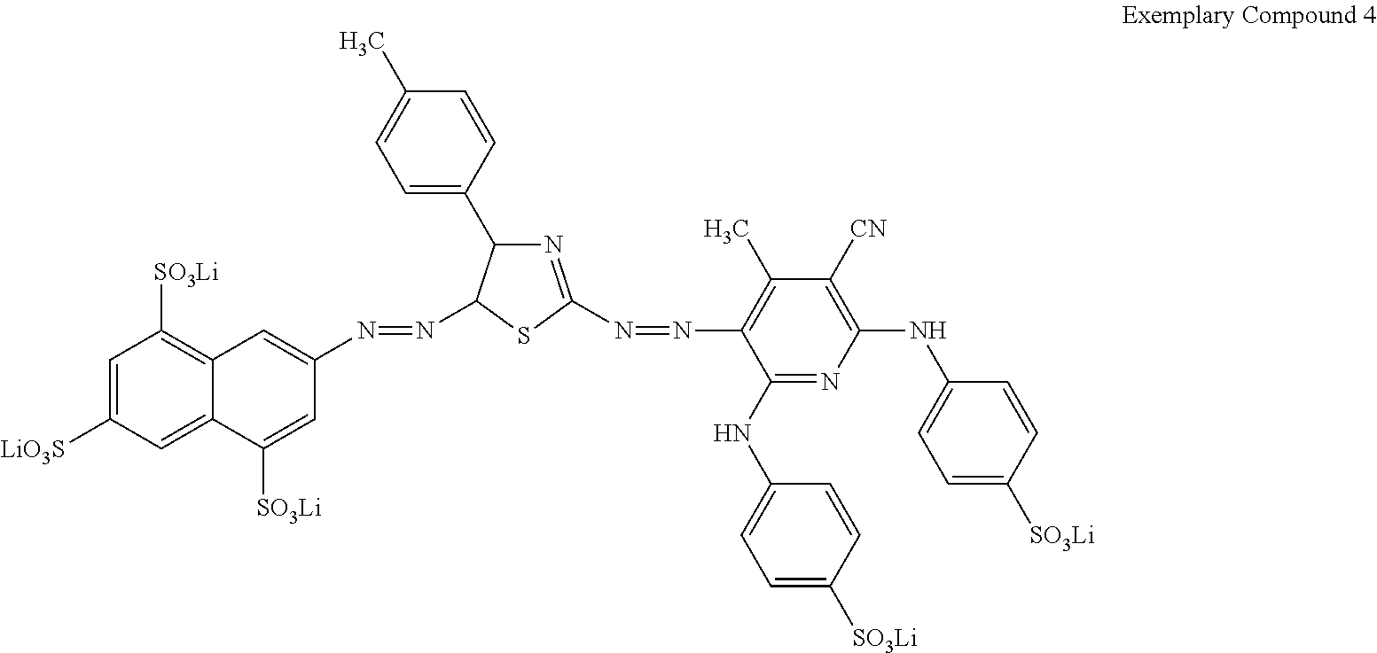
C1=C([LiO3S])C=C2C(=C1[SO3Li])C=C(N=NC1SC(N=NC3=C(C)C([CN])=C(NC4=CC=C([SO3Li])C=C4)N=C3NC3=CC=C([SO3Li])C=C3)=NC1C1=CC=C(C)C=C1)C=C2[SO3Li]
